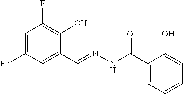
C1=C(Br)C=C(C=NNC(C2=CC=CC=C2O)=O)C(O)=C1F
